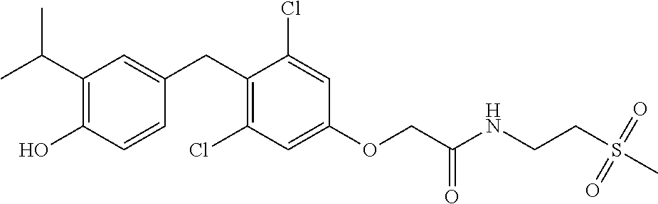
C1(CC2=CC(C(C)C)=C(O)C=C2)=C(Cl)C=C(OCC(NCCS(C)(=O)=O)=O)C=C1Cl
